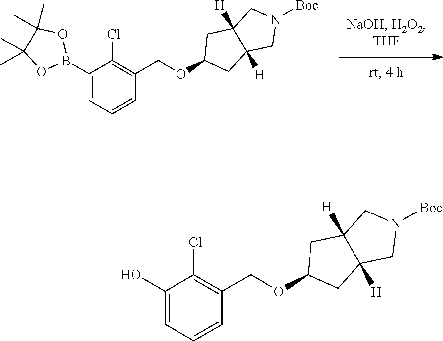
[Boc]N1CC2([H])C([H])(C1)CC(OCC1=C(Cl)C(B3OC(C)(C)C(C)(C)O3)=CC=C1)C2.[Boc]N1CC2([H])C([H])(C1)CC(OCC1=C(Cl)C(O)=CC=C1)C2
